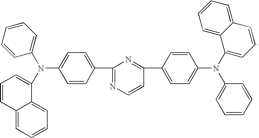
C1=CC(C2=NC=CC(C3=CC=C(N(C4=CC=CC=C4)C4=CC=CC5=CC=CC=C45)C=C3)=N2)=CC=C1N(C1=CC=CC=C1)C1=CC=CC2=CC=CC=C21
